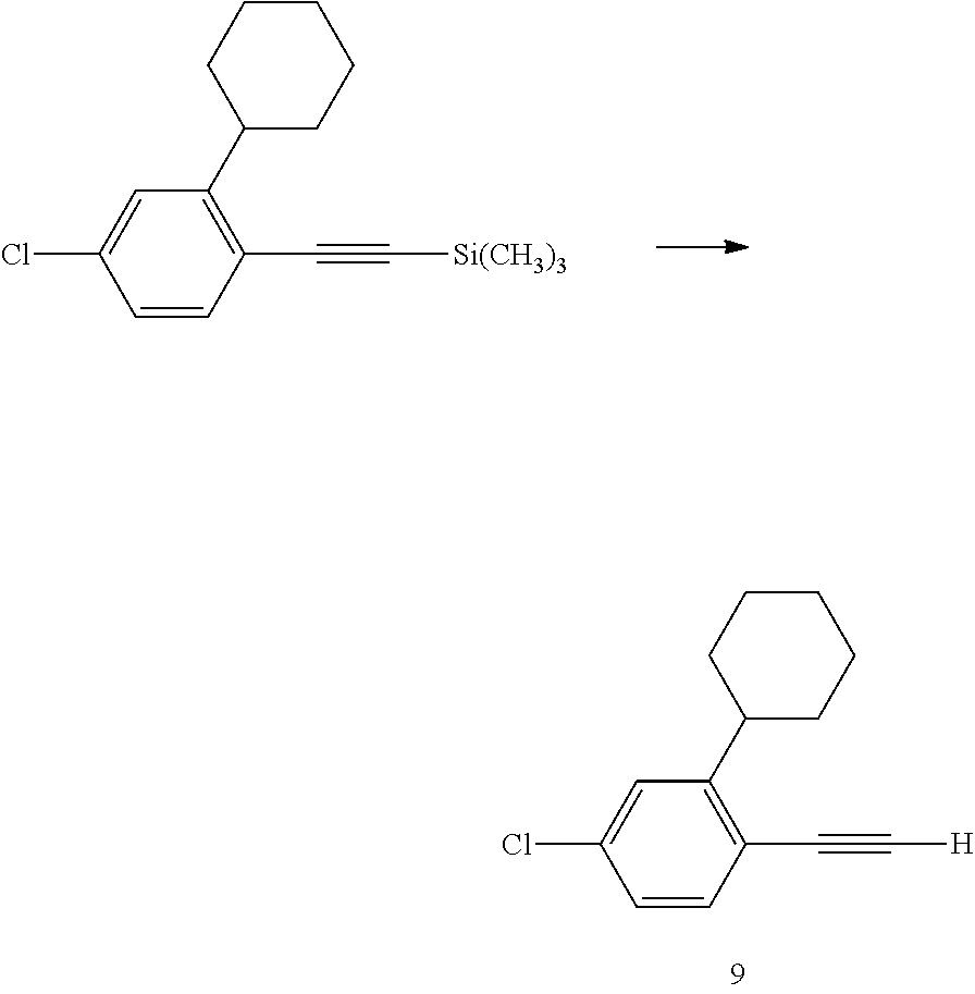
C1=CC(C#C[Si(CH3)3])=C(C2CCCCC2)C=C1Cl.C1=CC(C#C[H])=C(C2CCCCC2)C=C1Cl
